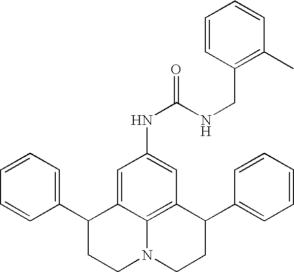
C1=CC=C(C2CCN3C4=C(C(C5=CC=CC=C5)CC3)C=C(NC(=O)NCC3=C(C)C=CC=C3)C=C24)C=C1
